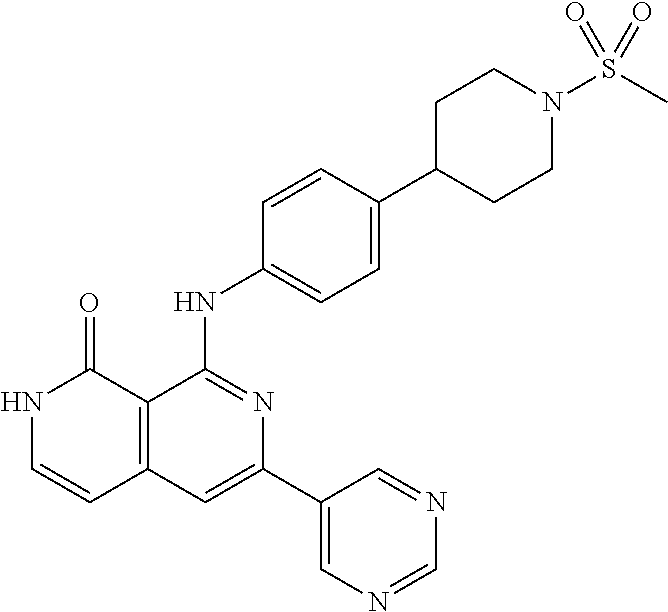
C1=CC(NC2=NC(C3=CN=CN=C3)=CC3=C2C(=O)NC=C3)=CC=C1C1CCN(S(C)(=O)=O)CC1
